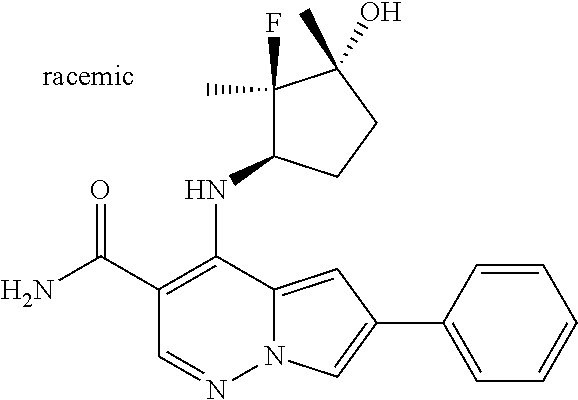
N12C(=CC(C3=CC=CC=C3)=C1)C(NC1C(F)(C)C(O)(C)CC1)=C(C(N)=O)C=N2
